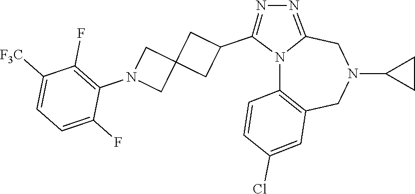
N12C3=C(CN(C4CC4)CC1=NN=C2C1CC2(C1)CN(C1=C(F)C([F3C])=CC=C1F)C2)C=C(Cl)C=C3
